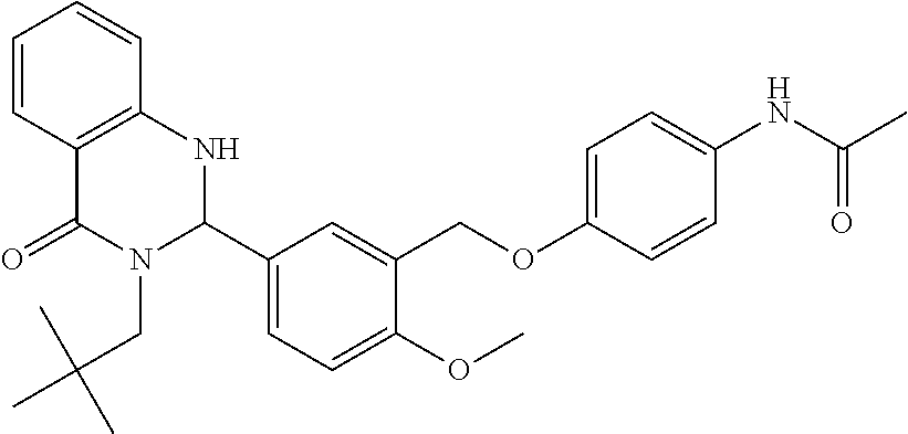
C1=CC2=C(C=C1)NC(C1=CC=C(OC)C(COC3=CC=C(NC(C)=O)C=C3)=C1)N(CC(C)(C)C)C2=O
